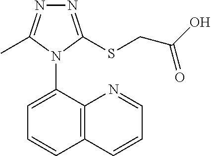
N1=C(SCC(O)=O)N(C2=CC=CC3=C2N=CC=C3)C(C)=N1
